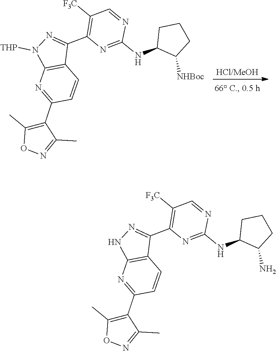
C1CCC(N)C1NC1=NC(C2=NNC3=C2C=CC(C2=C(C)ON=C2C)=N3)=C([F3C])C=N1.C1CCC([NHBoc])C1NC1=NC(C2=NN([THP])C3=C2C=CC(C2=C(C)ON=C2C)=N3)=C([F3C])C=N1.[HCl/MeOH]
